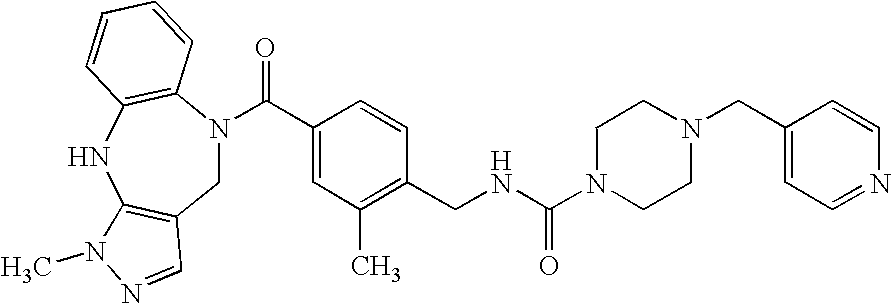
C1N(C(C2=CC(C)=C(CNC(N3CCN(CC4=CC=NC=C4)CC3)=O)C=C2)=O)C2=C(NC3=C1C=NN3C)C=CC=C2
